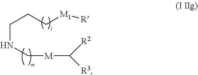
C(NC[M]C([R3])[R2])CC[M1][R]
